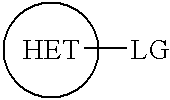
[HET][LG]
